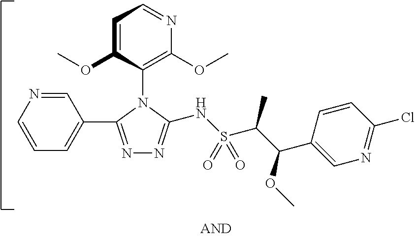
C1=NC=CC=C1C1=NN=C(NS(C(C(C2=CN=C(Cl)C=C2)OC)C)(=O)=O)N1C1=C(OC)N=CC=C1OC
